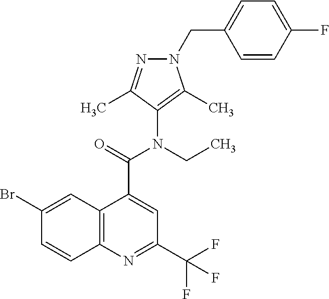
C12=C(N=C(C(F)(F)F)C=C1C(N(C1=C(C)N(CC3=CC=C(F)C=C3)N=C1C)CC)=O)C=CC(Br)=C2
